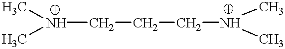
C(CCN(C)C)N(C)C
